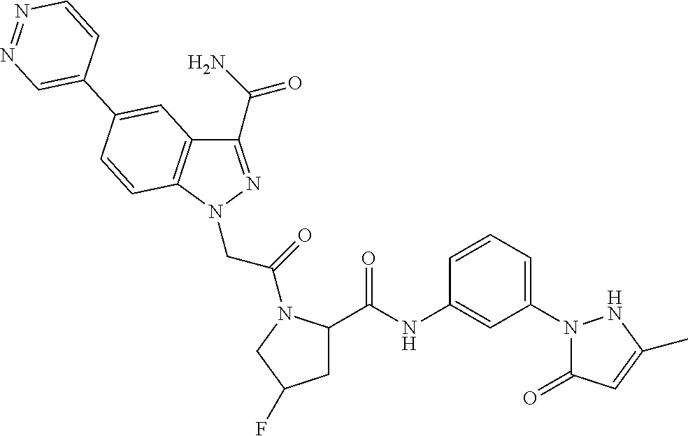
C1(C(N)=O)=NN(CC(=O)N2C(C(=O)NC3=CC(N4C(=O)C=C(C)N4)=CC=C3)CC(F)C2)C2=C1C=C(C1=CN=NC=C1)C=C2
